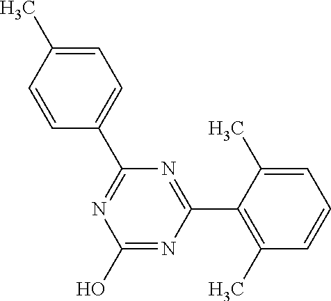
N1=C(C2=CC=C(C)C=C2)N=C(C2=C(C)C=CC=C2C)N=C1O
